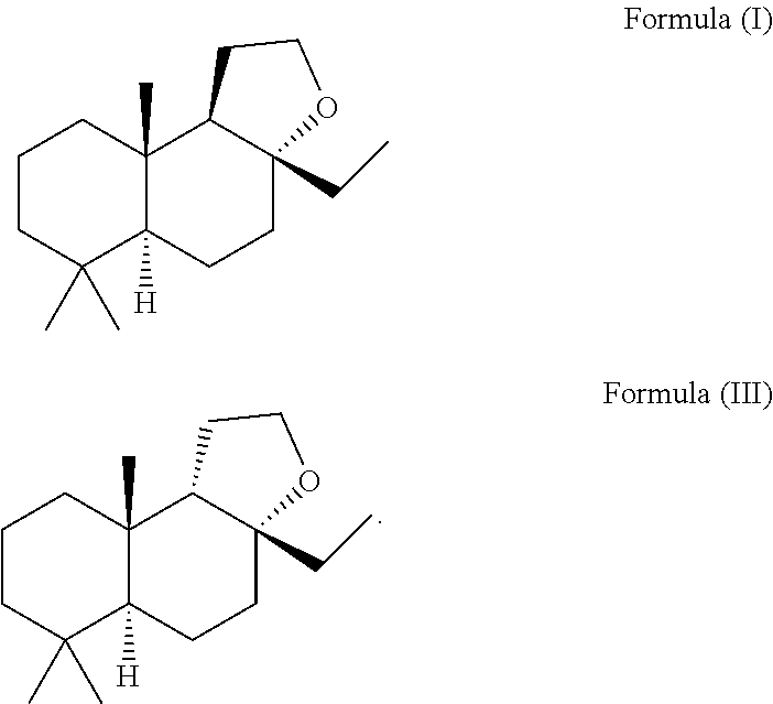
C1C(C)(C)C2([H])C(C)(CC1)C1C(CC)(CC2)OCC1.C1C(C)(C)C2([H])C(C)(CC1)C1C(CC)(CC2)OCC1
